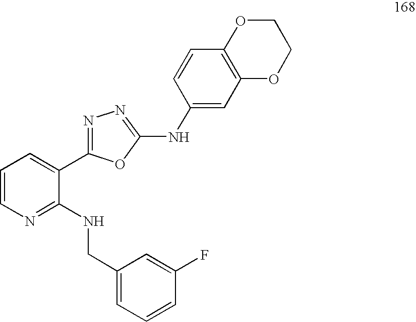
C1=CN=C(NCC2=CC=CC(F)=C2)C(C2=NN=C(NC3=CC4=C(C=C3)OCCO4)O2)=C1
